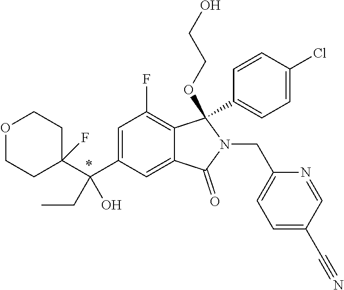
C1(C(C2=CC(F)=C3C(=C2)C(=O)N(CC2=CC=C(C#N)C=N2)C3(OCCO)C2=CC=C(Cl)C=C2)(CC)O)(F)CCOCC1
